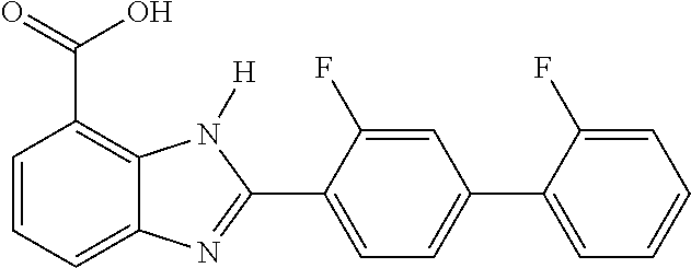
C1=CC=C2C(=C1C(O)=O)N([H])C(C1=CC=C(C3=CC=CC=C3F)C=C1F)=N2
